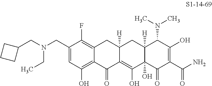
N(CC1=CC(O)=C2C(=C1F)CC1([H])C(=C(O)C3(O)C([H])(C1)C(N(C)C)C(O)=C(C(N)=O)C3=O)C2=O)(CC1CCC1)CC
